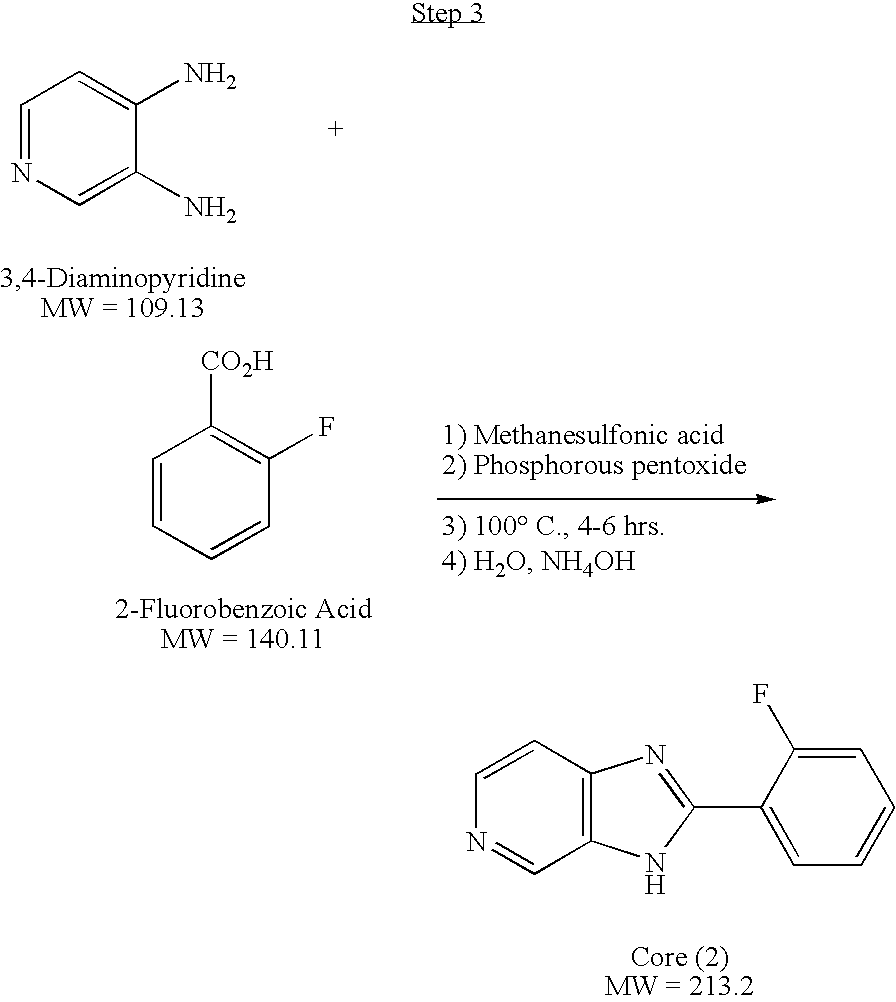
C1=NC=C(N)C(N)=C1.C1=CC=CC(F)=C1[CO2H].C1=CN=CC2=C1N=C(C1=CC=CC=C1F)N2
